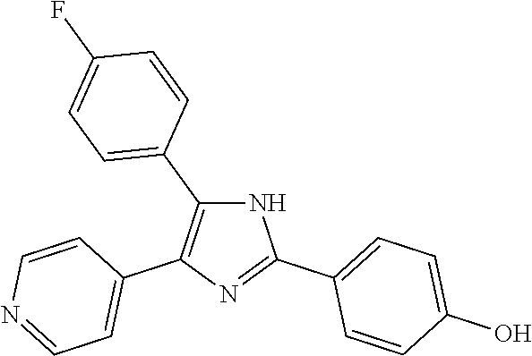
N1C(C2=CC=C(F)C=C2)=C(C2=CC=NC=C2)N=C1C1=CC=C(O)C=C1
